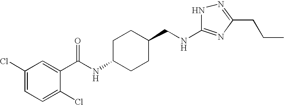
C1(Cl)=CC=C(Cl)C(C(NC2CCC(CNC3=NC(CCC)=NN3)CC2)=O)=C1
